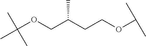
C(CCOC(C)C)(COC(C)(C)C)C
